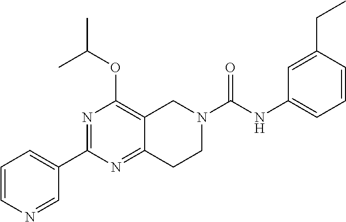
C1=CN=CC(C2=NC(OC(C)C)=C3C(=N2)CCN(C(NC2=CC=CC(CC)=C2)=O)C3)=C1
